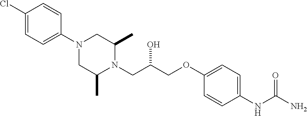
C1(Cl)=CC=C(N2CC(C)N(CC(COC3=CC=C(NC(N)=O)C=C3)O)C(C)C2)C=C1
